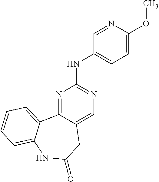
N1=C2C(=CN=C1NC1=CC=C(OC)N=C1)CC(=O)NC1=CC=CC=C21
